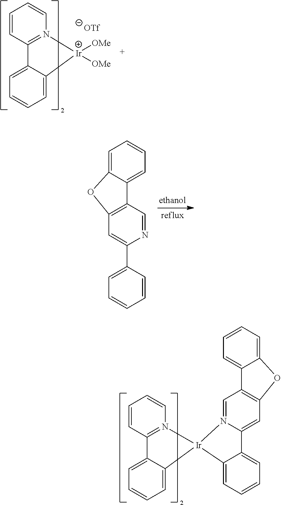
C1=C2C(=CC=C1)C1=C(C=C3N(=C1)[Ir]1(C4=CC=CC=C34)N3=C(C=CC=C3)C3=CC=CC=C31)O2.C1=CC2=N(C=C1)[Ir]([OMe])([OMe])C1=CC=CC=C21.[OTf].C1=C2C(=CC=C1)C1=C(C=C(C3=CC=CC=C3)N=C1)O2
